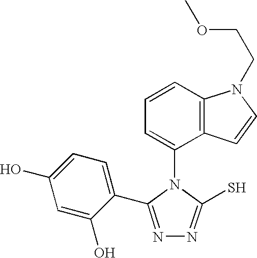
C1=CC2=C(C(N3C(S)=NN=C3C3=CC=C(O)C=C3O)=C1)C=CN2CCOC
